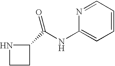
N1CCC1C(NC1=CC=CC=N1)=O
